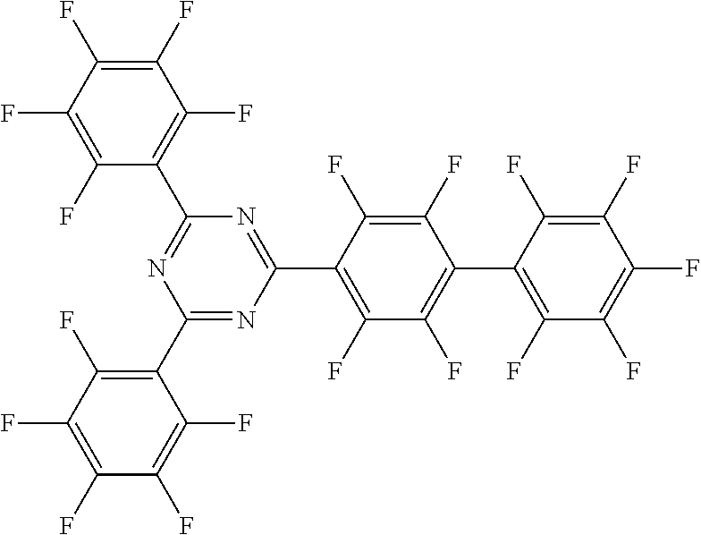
N1=C(C2=C(F)C(F)=C(F)C(F)=C2F)N=C(C2=C(F)C(F)=C(F)C(F)=C2F)N=C1C1=C(F)C(F)=C(C2=C(F)C(F)=C(F)C(F)=C2F)C(F)=C1F
